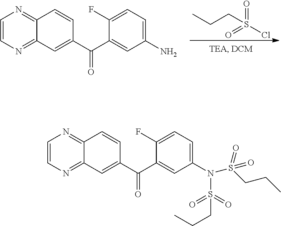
CCCS(Cl)(=O)=O.C1=CN=C2C(=N1)C=CC(C(C1=CC(N)=CC=C1F)=O)=C2.C1=CN=C2C(=N1)C=CC(C(C1=CC(N(S(=O)(=O)CCC)S(=O)(=O)CCC)=CC=C1F)=O)=C2
